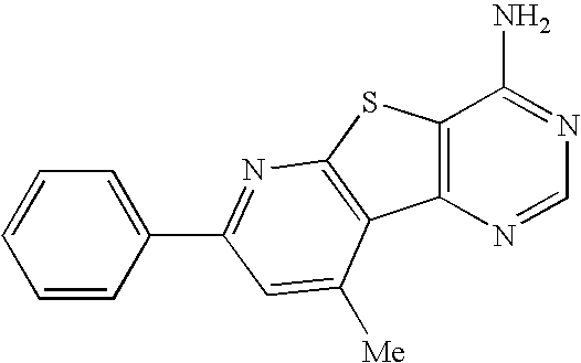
N1=CN=C(N)C2=C1C1=C(S2)N=C(C2=CC=CC=C2)C=C1[Me]
